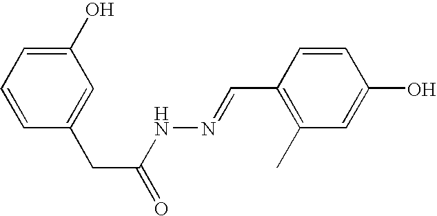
C1=CC=C(O)C=C1CC(=O)NN=CC1=C(C)C=C(O)C=C1
